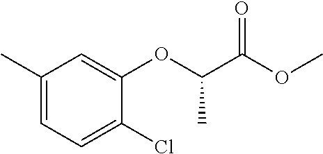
C1(C)=CC=C(Cl)C(OC(C)C(=O)OC)=C1
